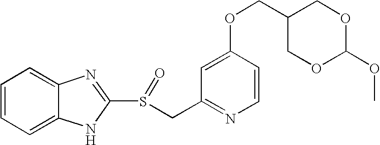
C1=CC=C2C(=C1)N=C(S(=O)CC1=NC=CC(OCC3COC(OC)OC3)=C1)N2
